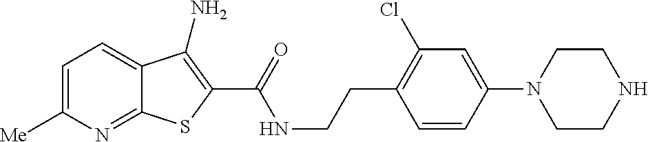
C1=C([Me])N=C2C(=C1)C(N)=C(C(=O)NCCC1=C(Cl)C=C(N3CCNCC3)C=C1)S2
